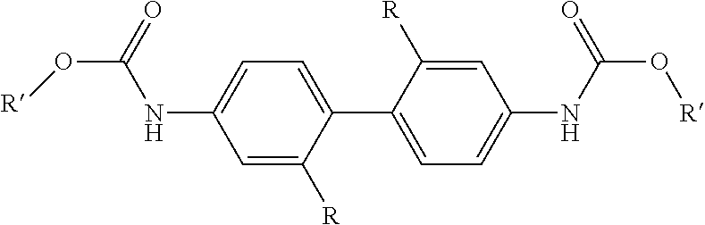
C1(NC(O[R])=O)=CC=C(C2=CC=C(NC(O[R])=O)C=C2[R])C([R])=C1
